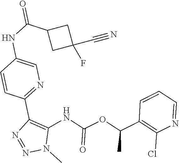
C1=CC=NC(Cl)=C1C(OC(=O)NC1=C(C2=NC=C(NC(C3CC(C#N)(F)C3)=O)C=C2)N=NN1C)C
